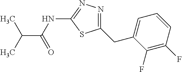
C(C(NC1=NN=C(CC2=CC=CC(F)=C2F)S1)=O)(C)C
